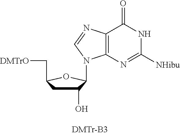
C1(O)CC(C[DMTrO])OC1N1C2=C(C(=O)NC([NHibu])=N2)N=C1
